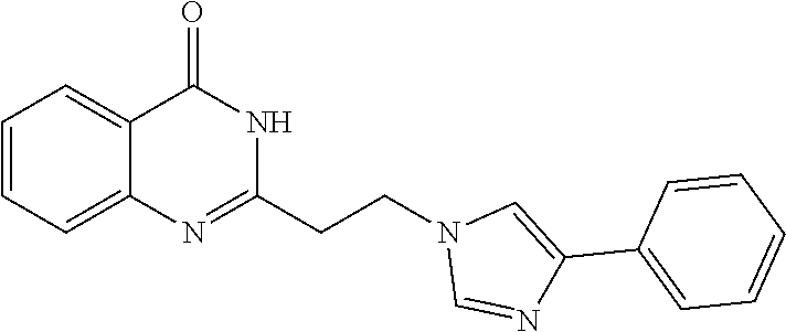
N1(CCC2=NC3=CC=CC=C3C(=O)N2)C=NC(C2=CC=CC=C2)=C1
